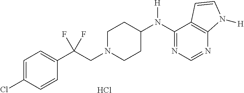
C1=C(Cl)C=CC(C(CN2CCC(N(C3=NC=NC4=C3C=CN4[H])[H])CC2)(F)F)=C1.Cl
